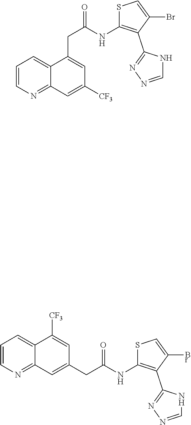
C1=CN=C2C(=C1)C(CC(=O)NC1=C(C3=NN=CN3)C(Br)=CS1)=CC([CF3])=C2.C1=CN=C2C(=C1)C([CF3])=CC(CC(=O)NC1=C(C3=NN=CN3)C(Br)=CS1)=C2
